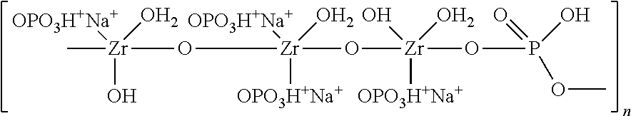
[OPO3H+Na+][Zr](O)(C)(O)O[Zr]([OPO3H+Na+])(O)([OPO3H+Na+])O[Zr](O)(O)([OPO3H+Na+])OP(=O)(O)OC
